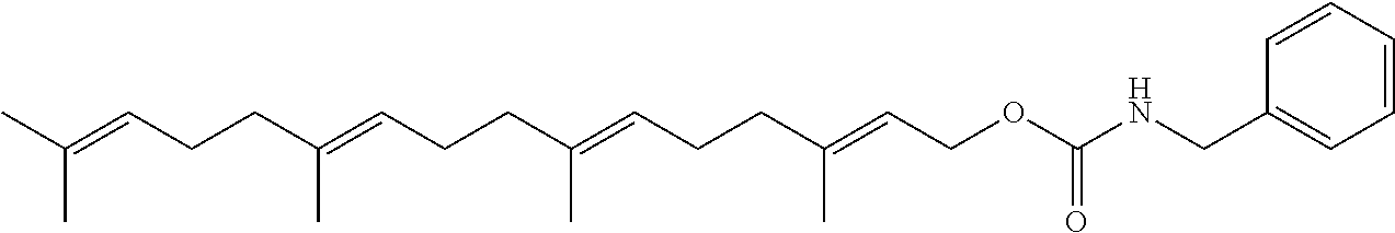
CC(=CCCC(=CCCC(=CCCC(=CCOC(NCC1=CC=CC=C1)=O)C)C)C)C
